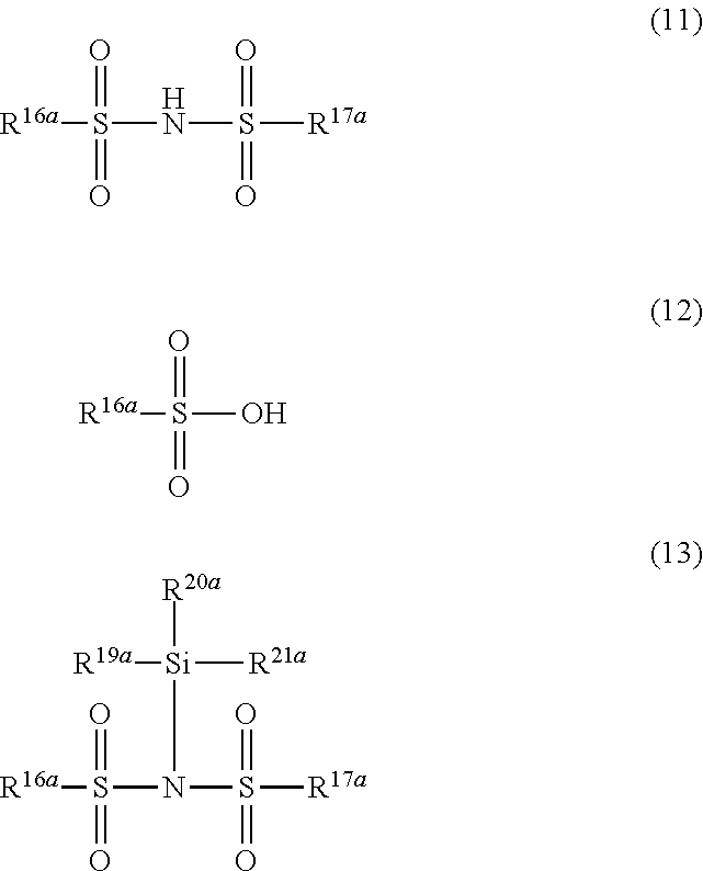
[R16a]S(NS([R17a])(=O)=O)(=O)=O.[R16a]S(O)(=O)=O.[R16a]S(N(S([R17a])(=O)=O)[Si]([R20a])([R19a])[R21a])(=O)=O
